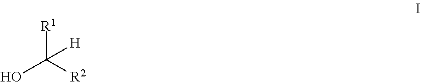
[R1]C([R2])(O)[H]
